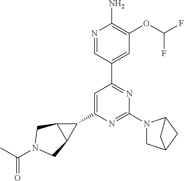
N1=CC(C2=NC(N3CC4CC3C4)=NC(C3C4C3CN(C(C)=O)C4)=C2)=CC(OC(F)F)=C1N
